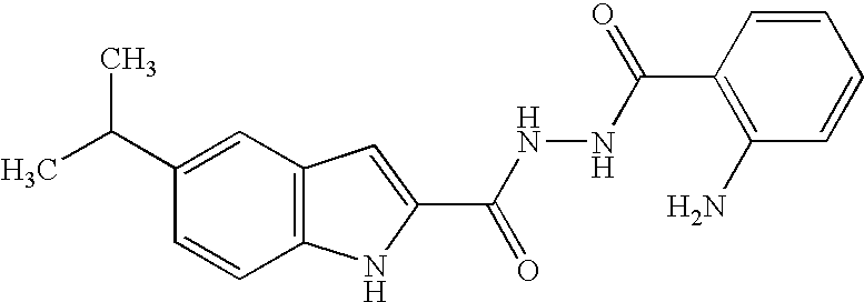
C12=C(C=C(C(C)C)C=C1)C=C(C(NNC(C1=C(N)C=CC=C1)=O)=O)N2
